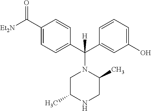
C1C(C)NCC(C)N1C(C1=CC(O)=CC=C1)(C1=CC=C(C([Et2N])=O)C=C1)[H]
